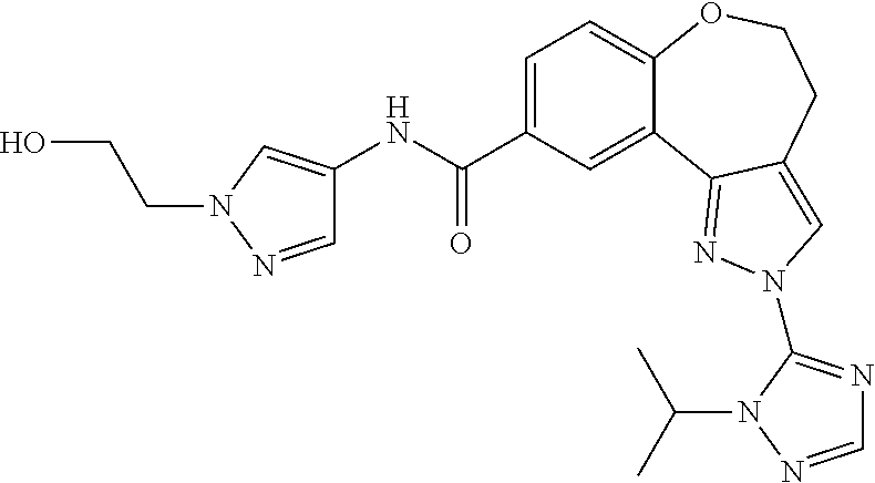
C1=C(C(NC2=CN(CCO)N=C2)=O)C=C2C(=C1)OCCC1=CN(C3=NC=NN3C(C)C)N=C21
